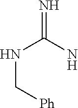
N(C(=N)N)C[Ph]
